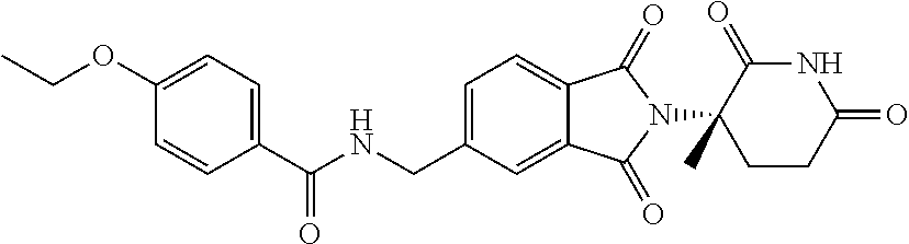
N1C(=O)C(N2C(=O)C3=CC=C(CNC(C4=CC=C(OCC)C=C4)=O)C=C3C2=O)(C)CCC1=O
